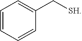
[SH]CC1=CC=CC=C1
